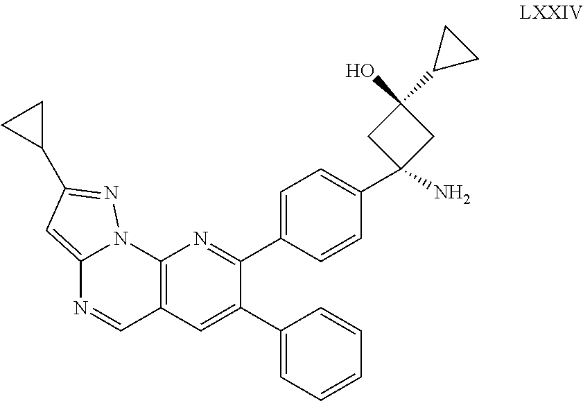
C12=C(C=C(C3=CC=CC=C3)C(C3=CC=C(C4(N)CC(C5CC5)(O)C4)C=C3)=N1)C=NC1=CC(C3CC3)=NN21
